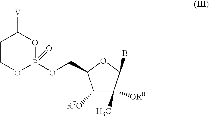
C1COP(OCC2C([R7O])C([OR8])(C)C(B)O2)(=O)OC1[V]
